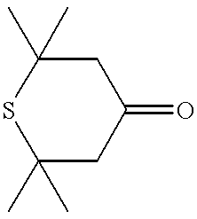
S1C(C)(C)CC(=O)CC1(C)C
